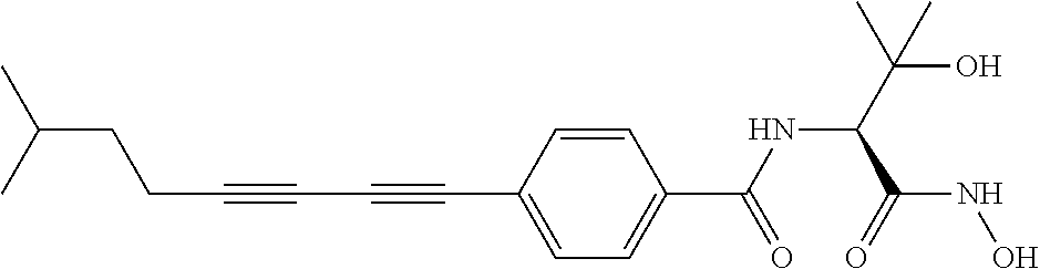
C(C#CC#CC1=CC=C(C(=O)NC(C(NO)=O)C(O)(C)C)C=C1)CC(C)C
